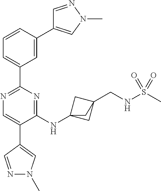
N1=C(C2=CC=CC(C3=CN(C)N=C3)=C2)N=C(NC23CC(CNS(C)(=O)=O)(C2)C3)C(C2=CN(C)N=C2)=C1
